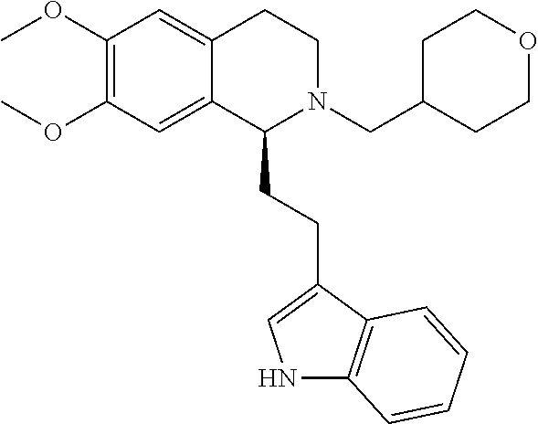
C1(OC)=C(OC)C=C2C(=C1)CCN(CC1CCOCC1)C2CCC1=CNC2=C1C=CC=C2
